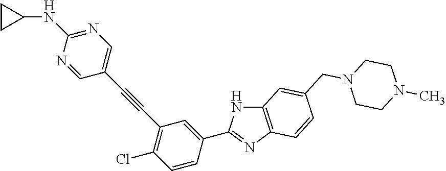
C12=C(N=C(C3=CC(C#CC4=CN=C(NC5CC5)N=C4)=C(Cl)C=C3)N1)C=CC(CN1CCN(C)CC1)=C2
